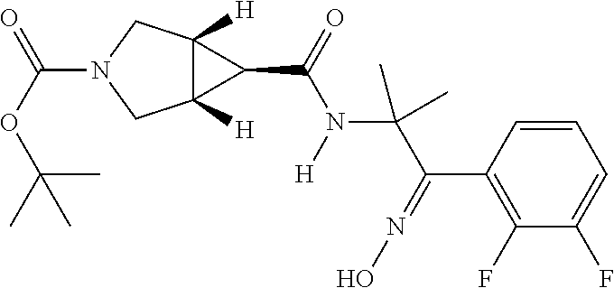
C12([H])C([H])(CN(C(OC(C)(C)C)=O)C1)C2C(=O)N(C(C(C1=C(F)C(F)=CC=C1)=NO)(C)C)[H]
